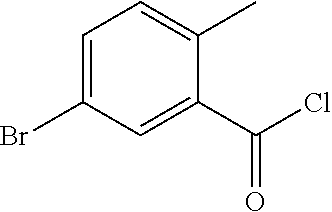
C1=C(Br)C=C(C(Cl)=O)C(C)=C1
